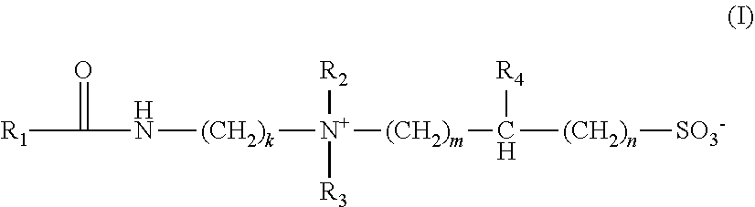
[R1]C(=O)N[(CH2)k][N+]([(CH2)m]C([R4])[(CH2)n][SO3-])([R2])[R3]
